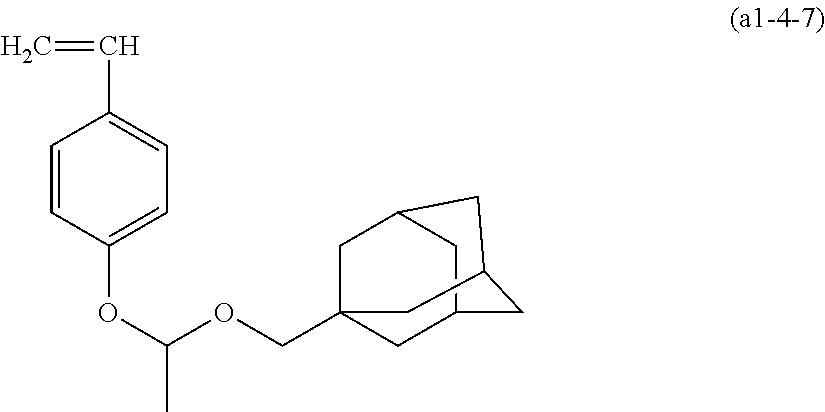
C=CC1=CC=C(OC(OCC23CC4CC(C2)CC(C3)C4)C)C=C1
